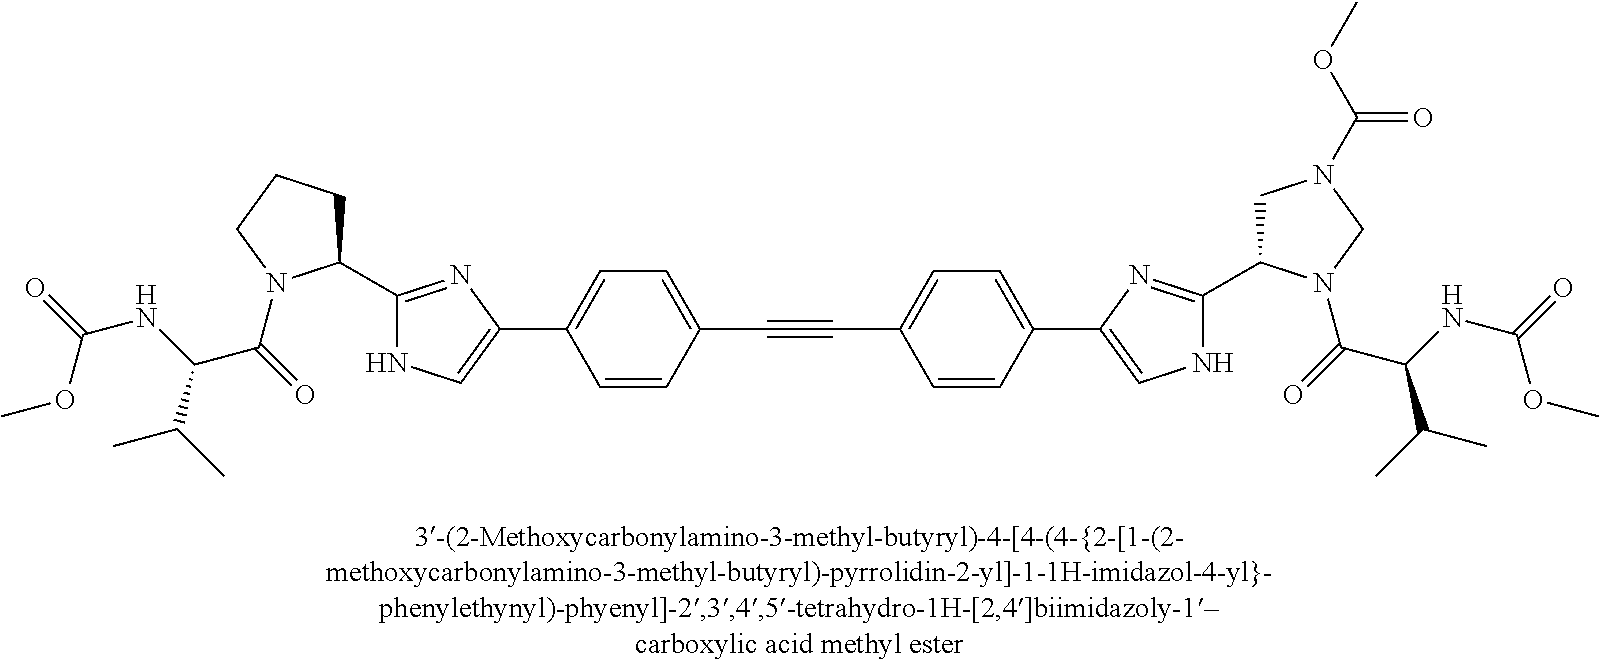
C1(C2=CNC(C3CCCN3C(C(C(C)C)NC(OC)=O)=O)=N2)=CC=C(C#CC2=CC=C(C3=CNC(C4CN(C(OC)=O)CN4C(C(C(C)C)NC(OC)=O)=O)=N3)C=C2)C=C1
